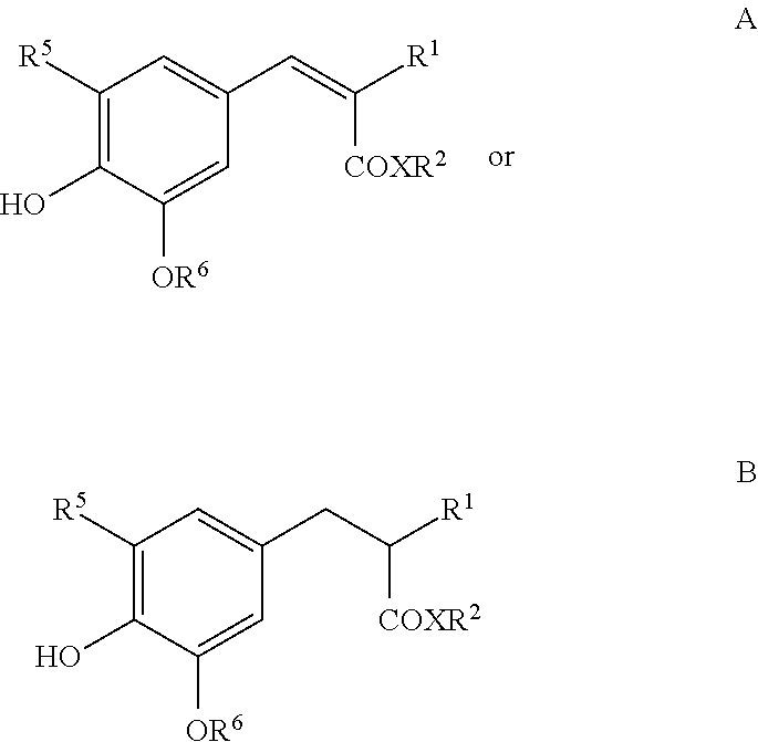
C1([R5])=C(O)C([OR6])=CC(C=C([COXR2])[R1])=C1.C1([R5])=C(O)C([OR6])=CC(CC([R1])[COXR2])=C1
